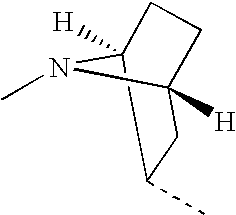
C1C2([H])CCC([H])(C1C)N2C
